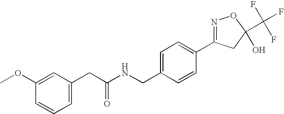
C1=C(CC(NCC2=CC=C(C3=NOC(C(F)(F)F)(O)C3)C=C2)=O)C=C(OC)C=C1
